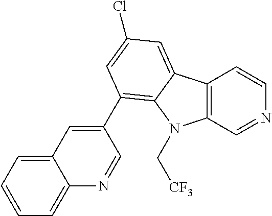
C12=C(C=NC=C1)N(C[CF3])C1=C(C3=CC4=CC=CC=C4N=C3)C=C(Cl)C=C21
